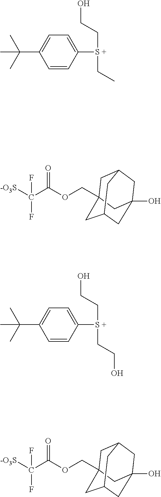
C1=C(C(C)(C)C)C=CC([S +](CCO)CC)=C1.[-O3S]C(C(OCC12CC3CC(O)(CC(C1)C3)C2)=O)(F)F.C1=C(C(C)(C)C)C=CC([S +](CCO)CCO)=C1.[-O3S]C(C(OCC12CC3CC(O)(CC(C1)C3)C2)=O)(F)F
